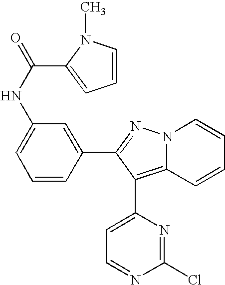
C1(NC(=O)C2=CC=CN2C)=CC=CC(C2=NN3C(=C2C2=CC=NC(Cl)=N2)C=CC=C3)=C1
